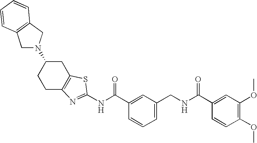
N(C(C1=CC(CNC(C2=CC(OC)=C(OC)C=C2)=O)=CC=C1)=O)C1=NC2=C(CC(N3CC4=C(C3)C=CC=C4)CC2)S1
